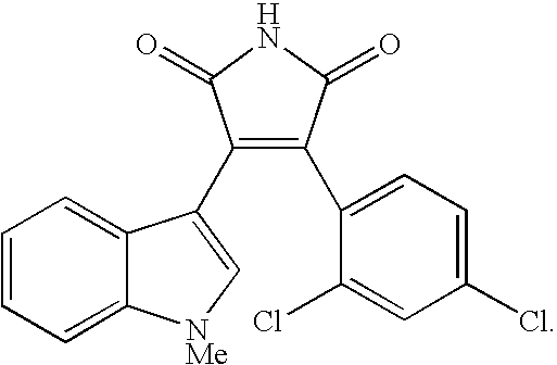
C1=CC=C2C(=C1)C(C1=C(C3=CC=C(Cl)C=C3Cl)C(=O)NC1=O)=C[NMe]2
